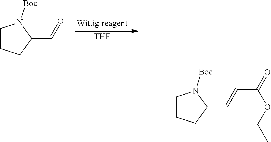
[THF].C1(C=O)N([Boc])CCC1.C1(C=CC(=O)OCC)N([Boc])CCC1
